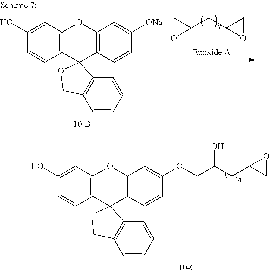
C1(O)=CC2=C(C=C1)C1(C3=C(O2)C=C([ONa])C=C3)C2=C(C=CC=C2)CO1.C1(CC2OC2)CO1.C1(O)=CC2=C(C=C1)C1(C3=C(O2)C=C(OCC(CC2CO2)O)C=C3)C2=C(C=CC=C2)CO1
